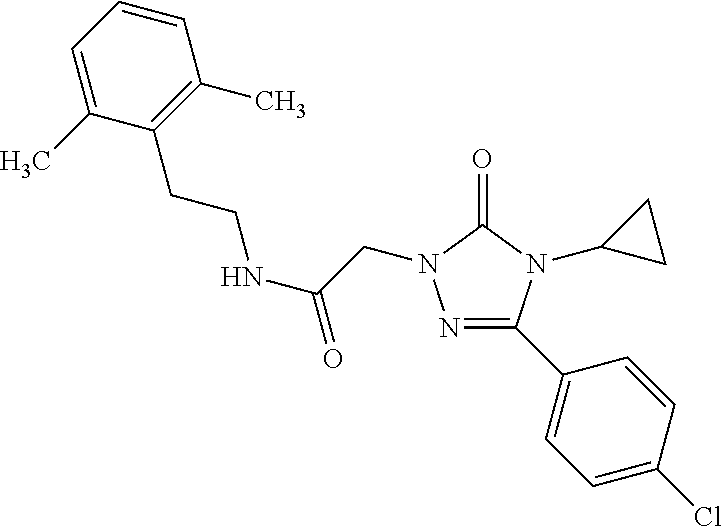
C(=O)(CN1N=C(C2=CC=C(Cl)C=C2)N(C2CC2)C1=O)NCCC1=C(C)C=CC=C1C
